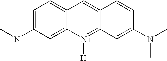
C1=C(N(C)C)C=C2C(=C1)C=C1C(=N2[H])C=C(N(C)C)C=C1
